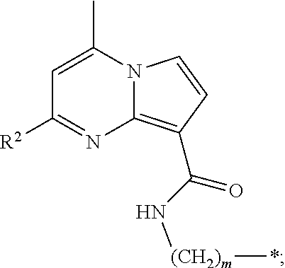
C1=C(C)N2C(=C(C(N[(CH2)m]*)=O)C=C2)N=C1[R2]
